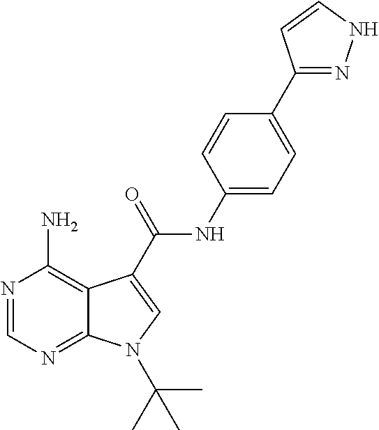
N1=CN=C2C(=C1N)C(C(NC1=CC=C(C3=NNC=C3)C=C1)=O)=CN2C(C)(C)C
